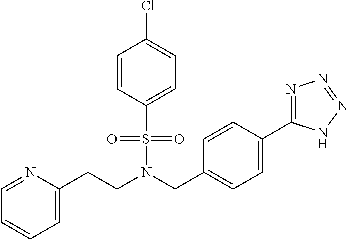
C(N(CC1=CC=C(C2=NN=NN2)C=C1)S(=O)(=O)C1=CC=C(Cl)C=C1)CC1=CC=CC=N1
